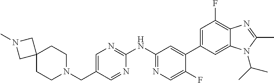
C12=CC(C3=CC(NC4=NC=C(CN5CCC6(CC5)CN(C)C6)C=N4)=NC=C3F)=CC(F)=C1N=C(C)N2C(C)C
